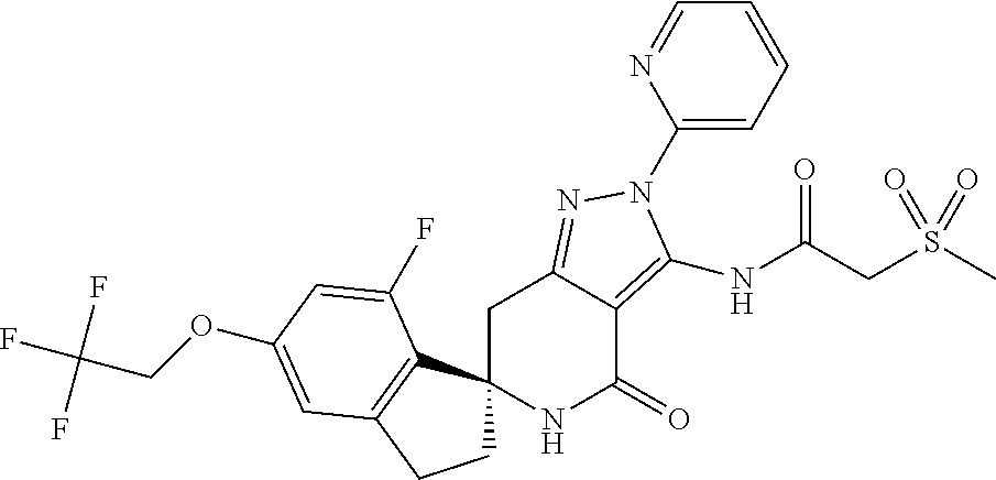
O(C1=CC2=C(C3(CC2)NC(=O)C2=C(NC(=O)CS(C)(=O)=O)N(C4=CC=CC=N4)N=C2C3)C(F)=C1)CC(F)(F)F
